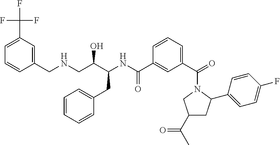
FC(C1=CC=CC(CNCC(C(NC(C2=CC(C(=O)N3CC(C(C)=O)CC3C3=CC=C(F)C=C3)=CC=C2)=O)CC2=CC=CC=C2)O)=C1)(F)F
